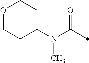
O1CCC(N(C(=O)C)C)CC1
